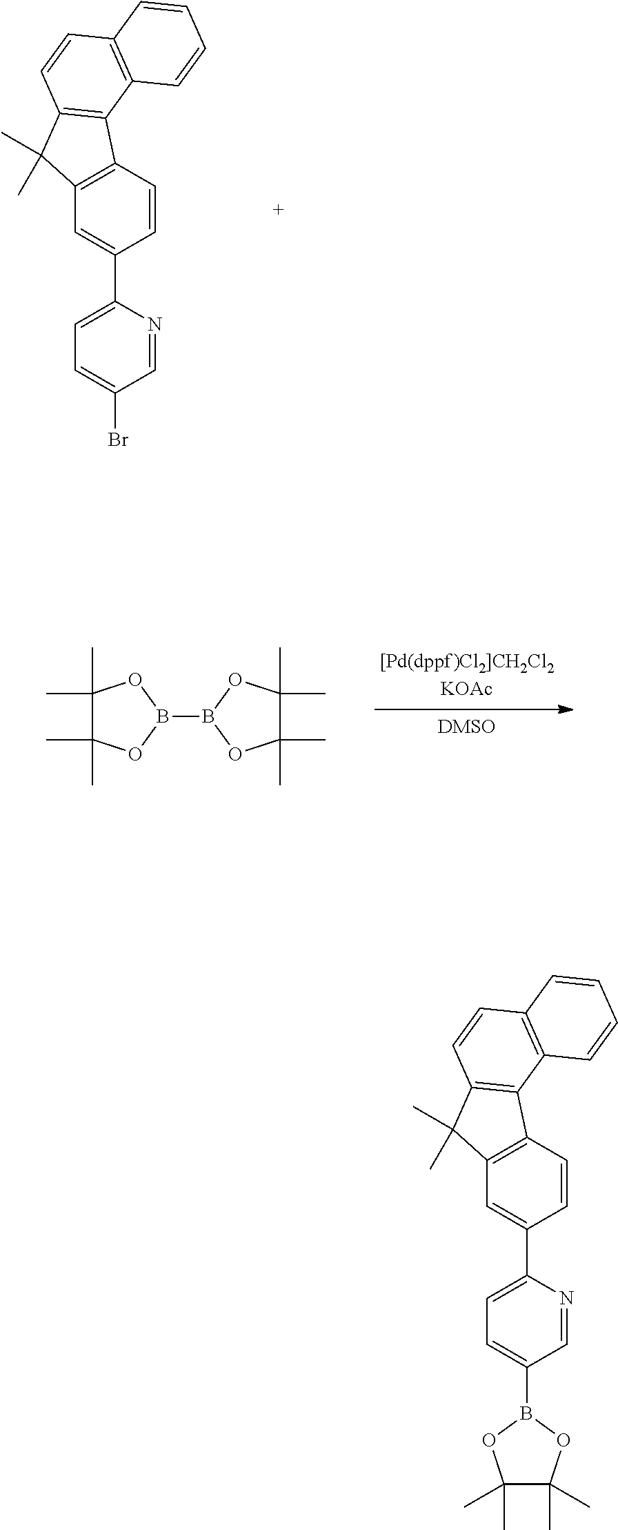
C1=CC2=C(C=C1C1=CC=C(Br)C=N1)C(C)(C)C1=C2C2=C(C=C1)C=CC=C2.B1(B2OC(C)(C)C(C)(C)O2)OC(C)(C)C(C)(C)O1.C1=CC2=C(C=C1C1=CC=C(B3OC(C)(C)C(C)(C)O3)C=N1)C(C)(C)C1=C2C2=C(C=C1)C=CC=C2
